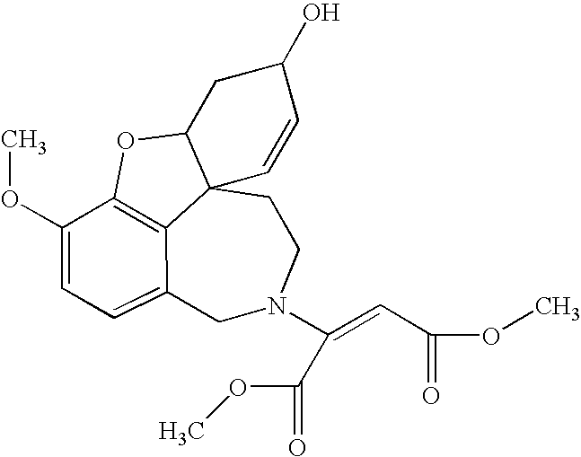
C12=C3C(OC)=CC=C1CN(C(=CC(OC)=O)C(OC)=O)CCC21C(O3)CC(O)C=C1
